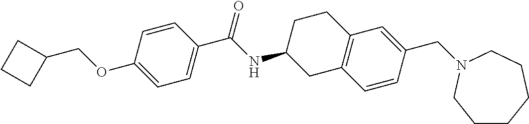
C1=CC(C(NC2CC3=C(CC2)C=C(CN2CCCCCC2)C=C3)=O)=CC=C1OCC1CCC1
